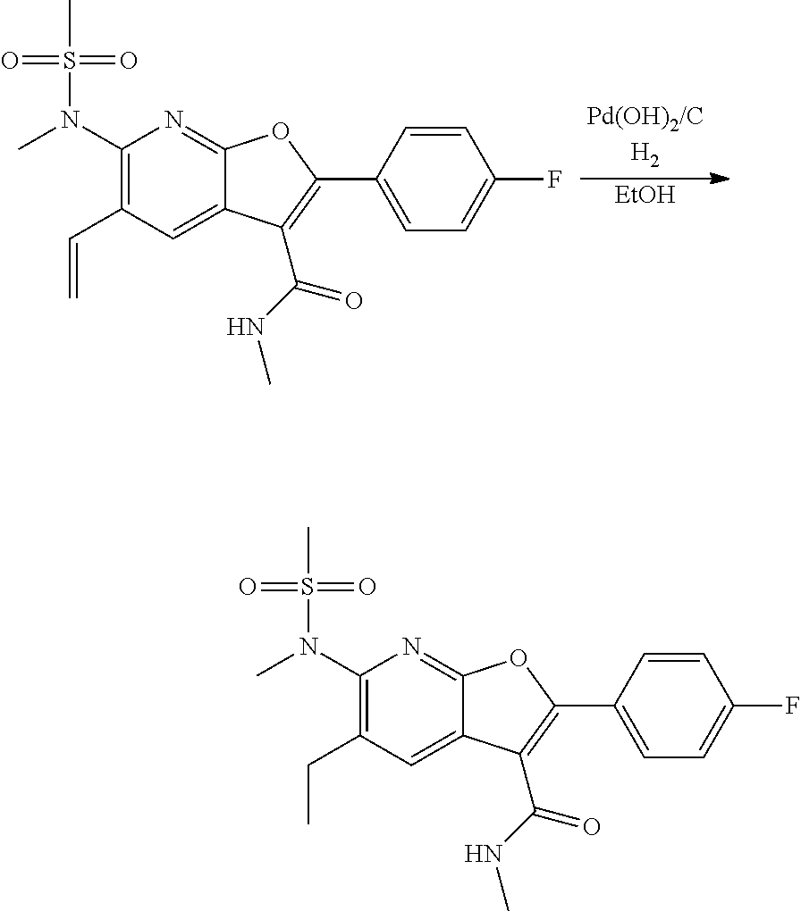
C1(N(C)S(C)(=O)=O)=C(CC)C=C2C(=N1)OC(C1=CC=C(F)C=C1)=C2C(=O)NC.C1(N(C)S(C)(=O)=O)=C(C=C)C=C2C(=N1)OC(C1=CC=C(F)C=C1)=C2C(=O)NC.[EtOH]
